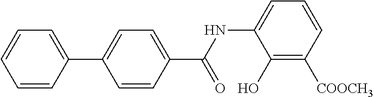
C1=CC(C2=CC=C(C(=O)NC3=CC=CC([COOCH3])=C3O)C=C2)=CC=C1
